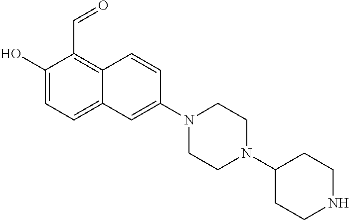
C1(O)=CC=C2C(=C1C=O)C=CC(N1CCN(C3CCNCC3)CC1)=C2
